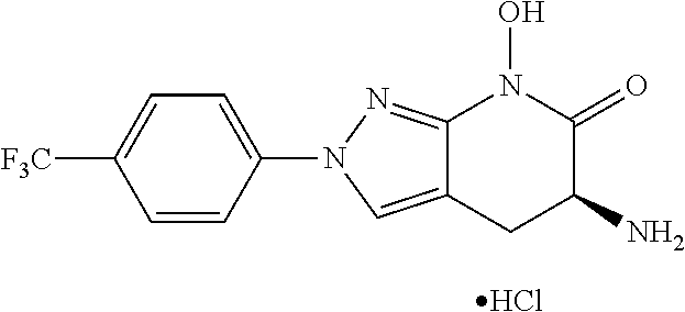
Cl.C1=CC(N2C=C3C(=N2)N(O)C(=O)C(N)C3)=CC=C1[F3C]
